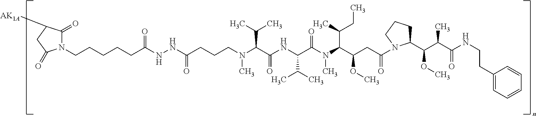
N1(CCCCCC(NNC(=O)CCCN(C(C(C)C)C(=O)NC(C(C)C)C(N(C(C(CC)C)C(OC)CC(N2C(C(C(C(NCCC3=CC=CC=C3)=O)C)OC)CCC2)=O)C)=O)C)=O)C(=O)C([AK1A])CC1=O
